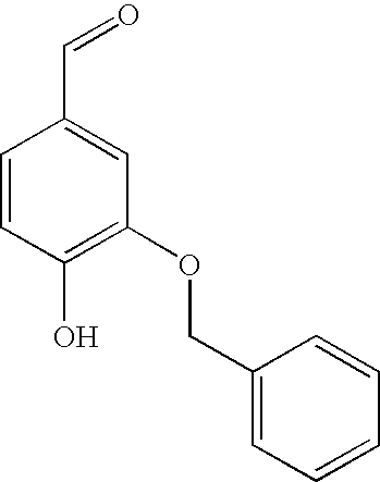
C1=CC(O)=C(OCC2=CC=CC=C2)C=C1C=O
